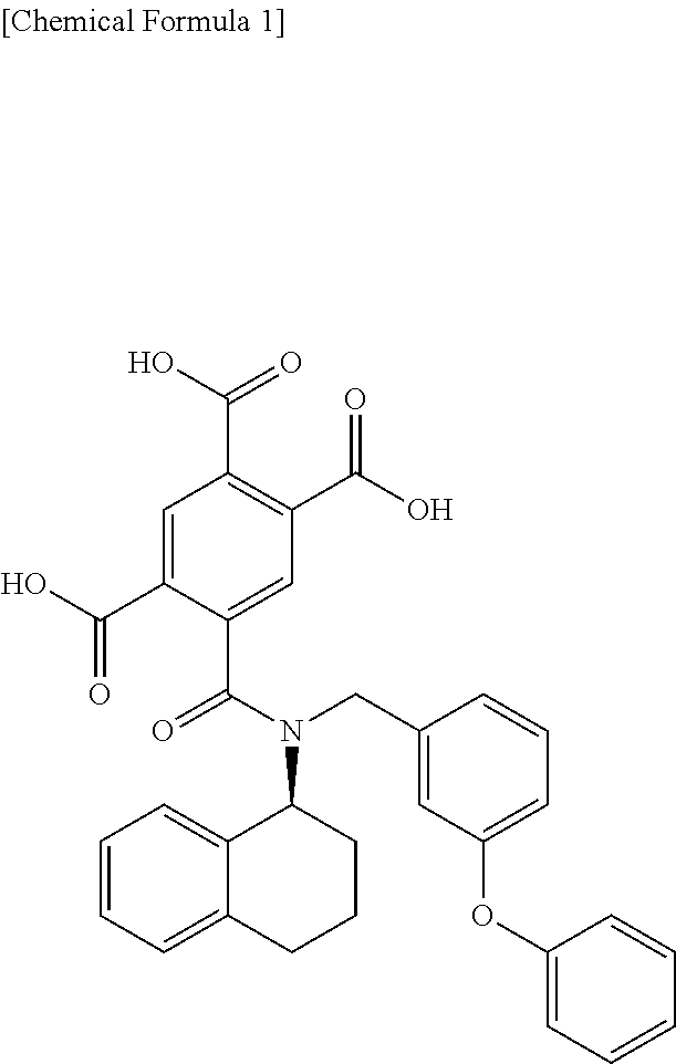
C1=C(C(O)=O)C(C(N(CC2=CC(OC3=CC=CC=C3)=CC=C2)C2C3=CC=CC=C3CCC2)=O)=CC(C(O)=O)=C1C(O)=O
